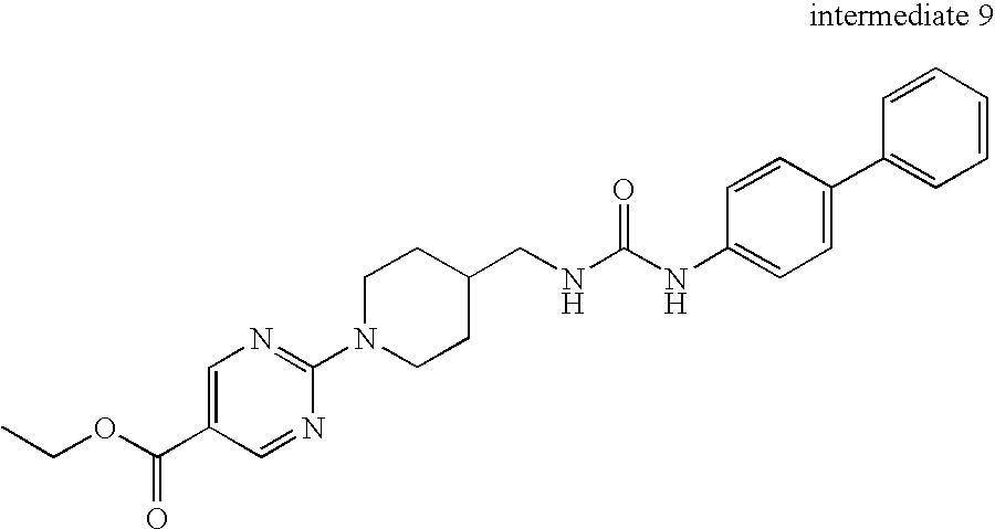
C1=C(C(OCC)=O)C=NC(N2CCC(CNC(NC3=CC=C(C4=CC=CC=C4)C=C3)=O)CC2)=N1
